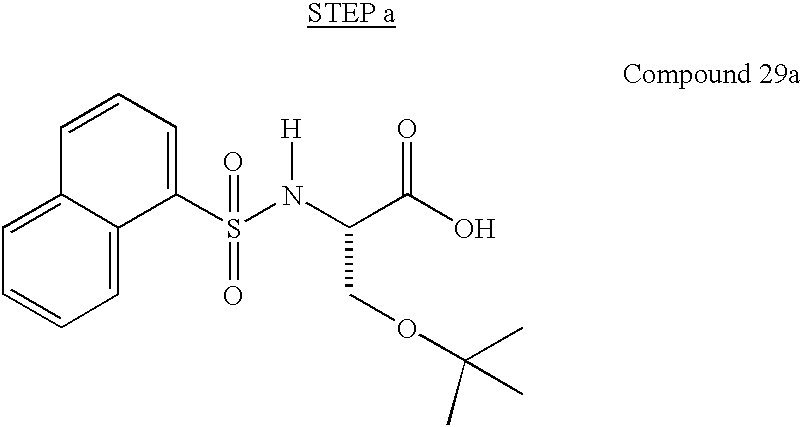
C1=CC=C2C(=C1)C=CC=C2S(N(C(C(O)=O)COC(C)(C)C)[H])(=O)=O
